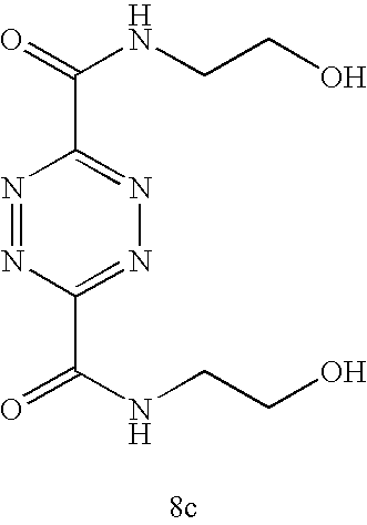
N1=NC(C(NCCO)=O)=NN=C1C(NCCO)=O
